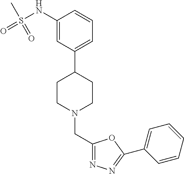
C1(NS(=O)(C)=O)=CC(C2CCN(CC3=NN=C(C4=CC=CC=C4)O3)CC2)=CC=C1
